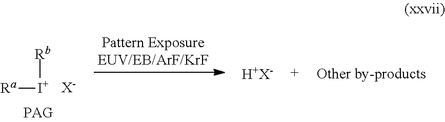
[Ra][I+][Rb].[X-].[H+X-]
